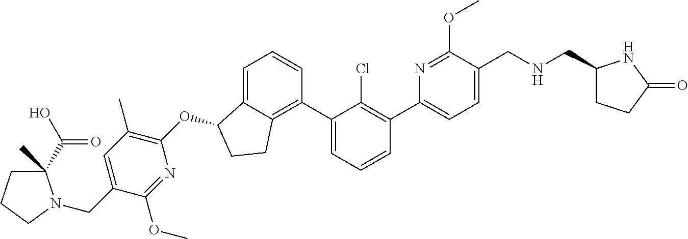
C1=C(C2=C(Cl)C(C3=C4C(=CC=C3)C(OC3=C(C)C=C(CN5C(C(O)=O)(C)CCC5)C(OC)=N3)CC4)=CC=C2)N=C(OC)C(CNCC2CCC(=O)N2)=C1
